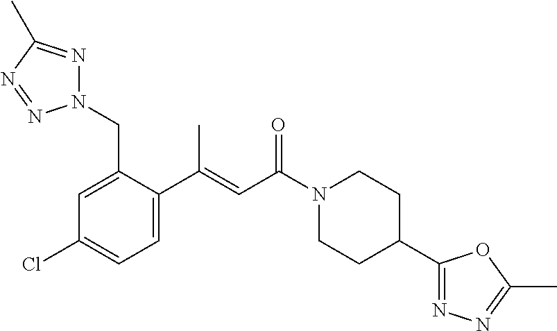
N1(CC2=CC(Cl)=CC=C2C(=CC(N2CCC(C3=NN=C(C)O3)CC2)=O)C)N=C(C)N=N1
